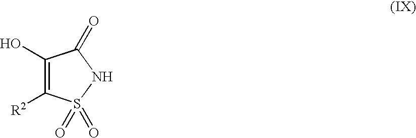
C1(O)=C([R2])S(=O)(=O)NC1=O
